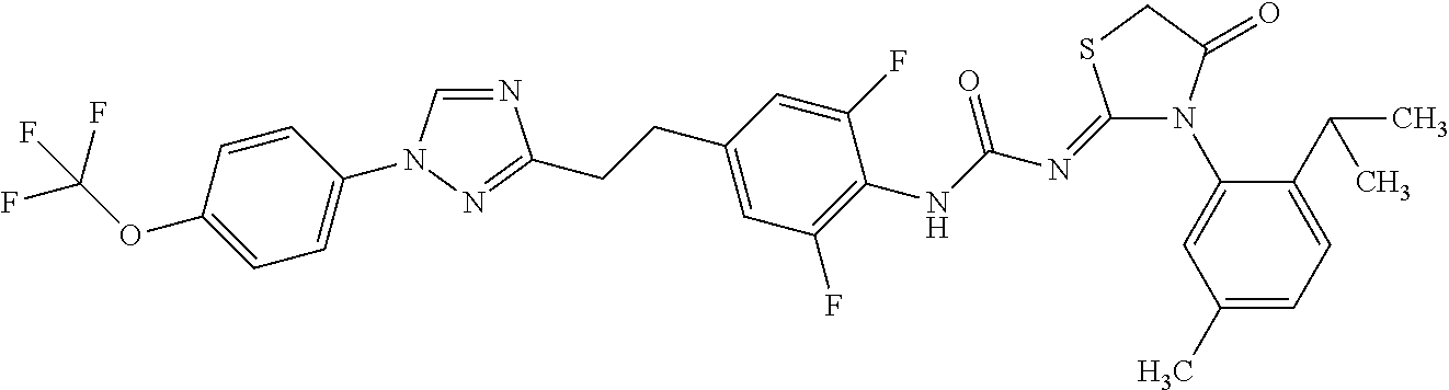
N1=CN(C2=CC=C(OC(F)(F)F)C=C2)N=C1CCC1=CC(F)=C(NC(N=C2N(C3=CC(C)=CC=C3C(C)C)C(=O)CS2)=O)C(F)=C1
